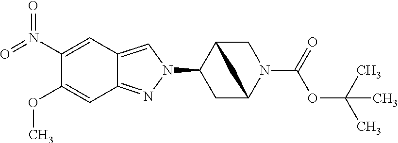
C12=CN(C3C4CN(C(=O)OC(C)(C)C)C(C3)C4)N=C1C=C(OC)C(N(=O)=O)=C2
